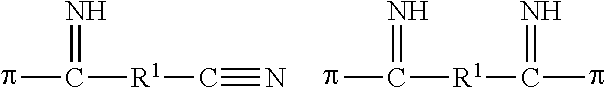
pC([R1]C#N)=N.pC([R1]C(p)=N)=N
